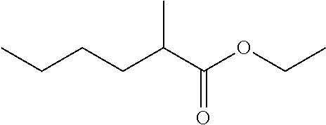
C(CC(C(OCC)=O)C)CC
